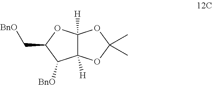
C12([H])C([H])(OC(C)(C)O1)C([BnO])C(C[BnO])O2
